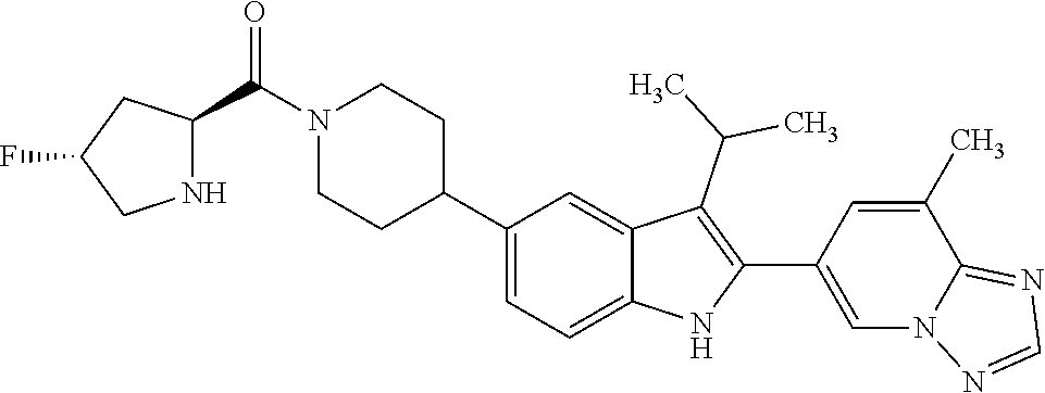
C1(C2CCN(C(C3NCC(F)C3)=O)CC2)=CC=C2C(=C1)C(C(C)C)=C(C1=CN3C(=NC=N3)C(C)=C1)N2
